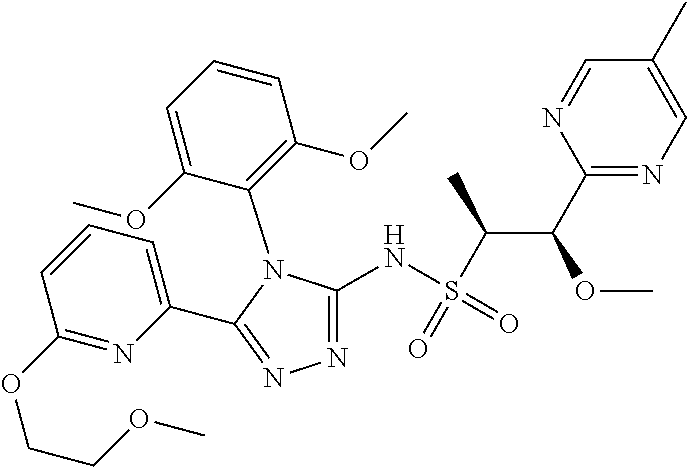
N1=C(NS(C(C(C2=NC=C(C)C=N2)OC)C)(=O)=O)N(C2=C(OC)C=CC=C2OC)C(C2=CC=CC(OCCOC)=N2)=N1
